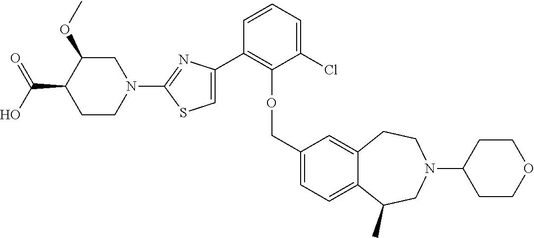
C1CN(C2=NC(C3=C(OCC4=CC=C5C(=C4)CCN(C4CCOCC4)CC5C)C(Cl)=CC=C3)=CS2)CC(OC)C1C(O)=O
